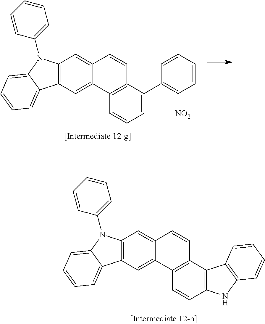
C12=C(C3=C(C=C1)C1=CC4=C(C=C1C=C3)N(C1=CC=CC=C1)C1=CC=CC=C41)C1=C(N2)C=CC=C1.C1=C(C2=C([NO2])C=CC=C2)C2=C(C=C1)C1=CC3=C(C=C1C=C2)N(C1=CC=CC=C1)C1=CC=CC=C31
